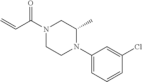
C(=C)C(=O)N1CCN(C2=CC=CC(Cl)=C2)C(C)C1
